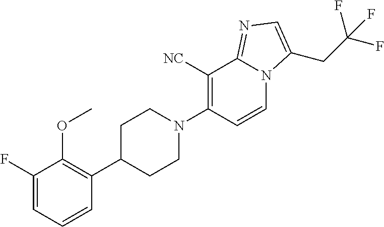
N1(C2=C([NC])C3=NC=C(CC(F)(F)F)N3C=C2)CCC(C2=C(OC)C(F)=CC=C2)CC1
